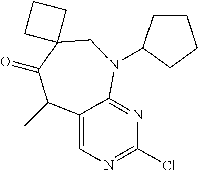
C12=CN=C(Cl)N=C1N(C1CCCC1)CC1(C(=O)C2C)CCC1
